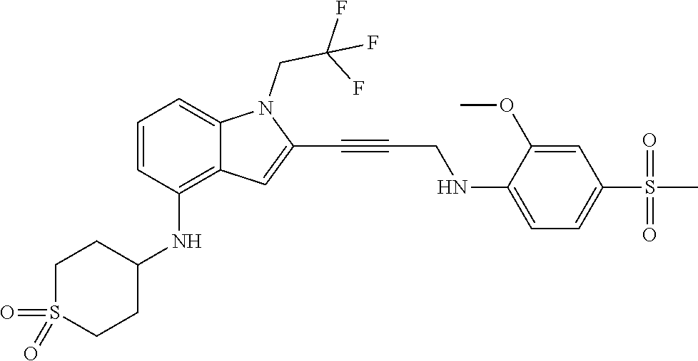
C1=C(NCC#CC2=CC3=C(NC4CCS(=O)(=O)CC4)C=CC=C3N2CC(F)(F)F)C(OC)=CC(S(C)(=O)=O)=C1
